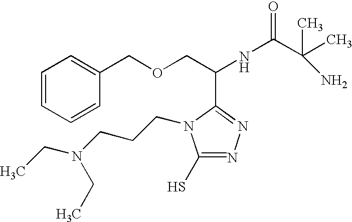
C1=CC=CC(COCC(NC(C(C)(C)N)=O)C2=NN=C(S)N2CCCN(CC)CC)=C1
